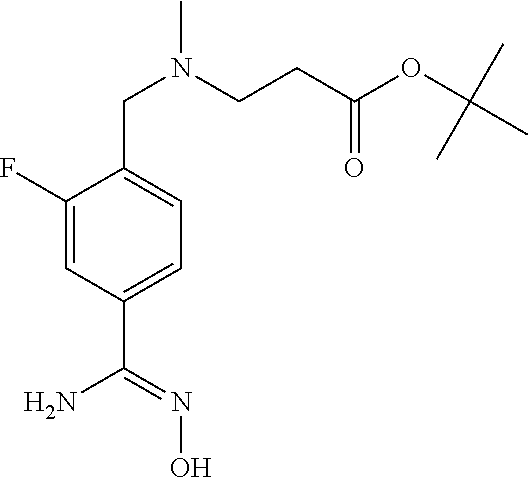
C1(F)=CC(C(=NO)N)=CC=C1CN(C)CCC(OC(C)(C)C)=O
